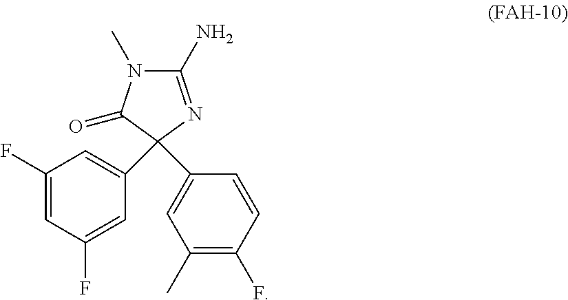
C1(C2(C3=CC(C)=C(F)C=C3)C(=O)N(C)C(N)=N2)=CC(F)=CC(F)=C1
